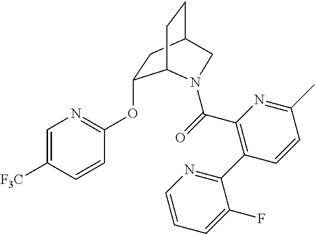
C1(OC2=NC=C([F3C])C=C2)CC2CCC1N(C(=O)C1=C(C3=NC=CC=C3F)C=CC(C)=N1)C2
